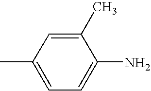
C1=C(C)C=C(C)C(N)=C1
